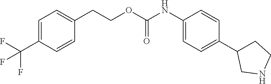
C1=C(C(F)(F)F)C=CC(CCOC(NC2=CC=C(C3CCNC3)C=C2)=O)=C1
